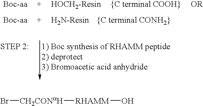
Br[CH2CONaH][RHAMM]O
